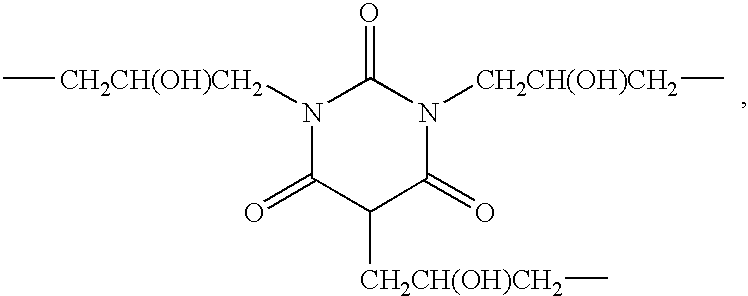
N1([CH2CH(OH)CH2]C)C(=O)C([CH2CH(OH)CH2]C)C(=O)N([CH2CH(OH)CH2]C)C1=O
